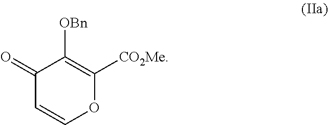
C1(=O)C=COC([CO2Me])=C1[OBn]
